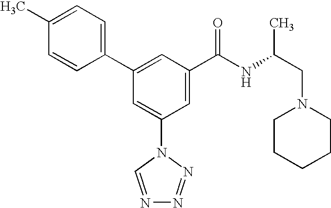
C1(C2=CC(C(NC(CN3CCCCC3)C)=O)=CC(N3C=NN=N3)=C2)=CC=C(C)C=C1
